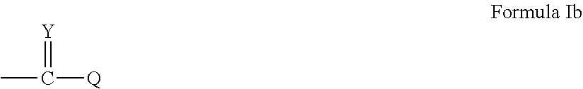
CC(=[Y])[Q]
